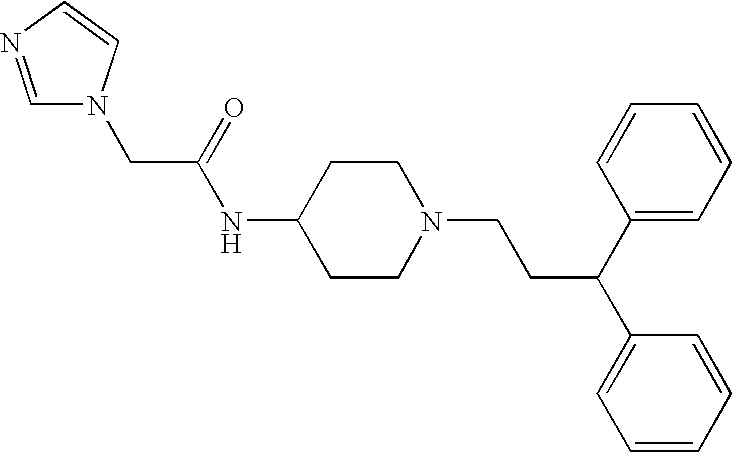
C1CC(NC(=O)CN2C=NC=C2)CCN1CCC(C1=CC=CC=C1)C1=CC=CC=C1
